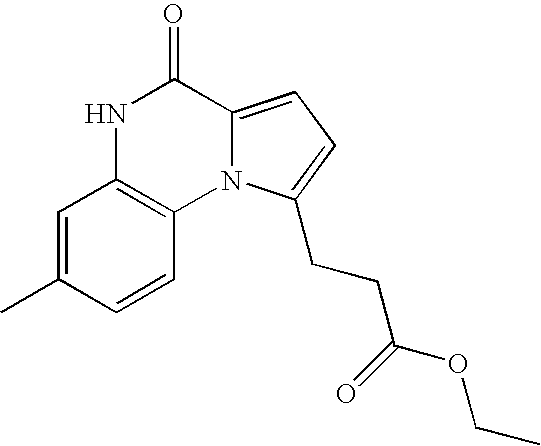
N1C2=C(N3C(=CC=C3CCC(=O)OCC)C1=O)C=CC(C)=C2
